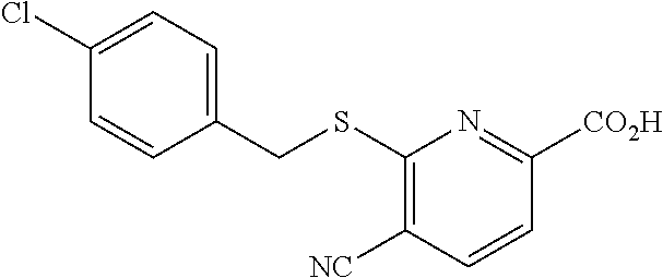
C1(SCC2=CC=C(Cl)C=C2)=C([NC])C=CC([CO2H])=N1
